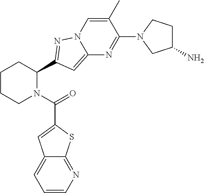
C1CCN(C(=O)C2=CC3=CC=CN=C3S2)C(C2=NN3C=C(C)C(N4CC(N)CC4)=NC3=C2)C1
